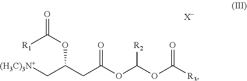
O=C(OC(CC(OC([R2])OC(=O)[R3])=O)C[(H3C)3N+])[R1].[X-]
